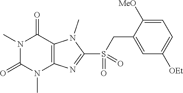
N1(C)C(=O)N(C)C2=C(C1=O)N(C)C(S(=O)(CC1=CC([OEt])=CC=C1[MeO])=O)=N2
